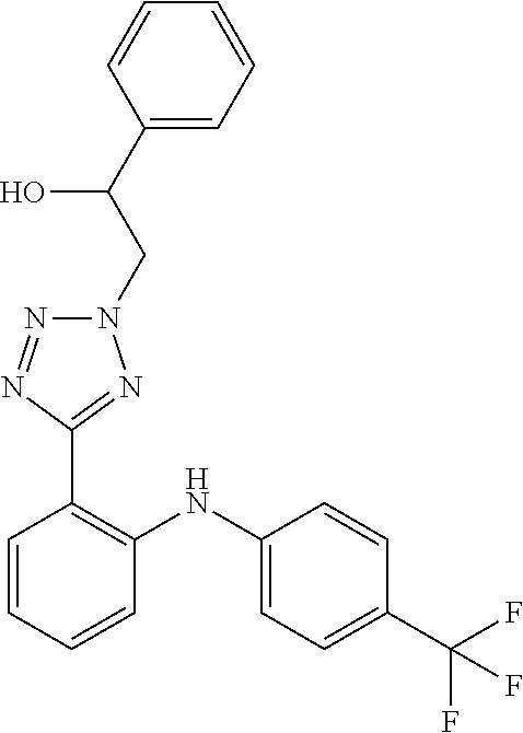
C1=CC(C(F)(F)F)=CC=C1NC1=C(C2=NN(CC(O)C3=CC=CC=C3)N=N2)C=CC=C1
